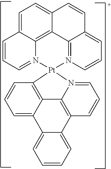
C1=C2C3=C4C(=C1)C=CC1=CC=CN(=C41)[Pt]1(N3=CC=C2)C2=C3C(=CC=C2)C2=CC=CC=C2C2=C3N1=CC=C2
